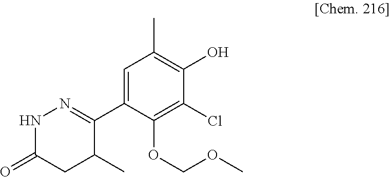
C1=C(C2=NNC(=O)CC2C)C(OCOC)=C(Cl)C(O)=C1C
